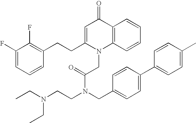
C1=C(CCC2=C(F)C(F)=CC=C2)N(CC(N(CCN(CC)CC)CC2=CC=C(C3=CC=C(C)C=C3)C=C2)=O)C2=C(C1=O)C=CC=C2
